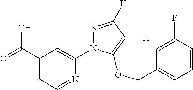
C1(C(=O)O)=CC=NC(N2N=C([H])C([H])=C2OCC2=CC=CC(F)=C2)=C1
